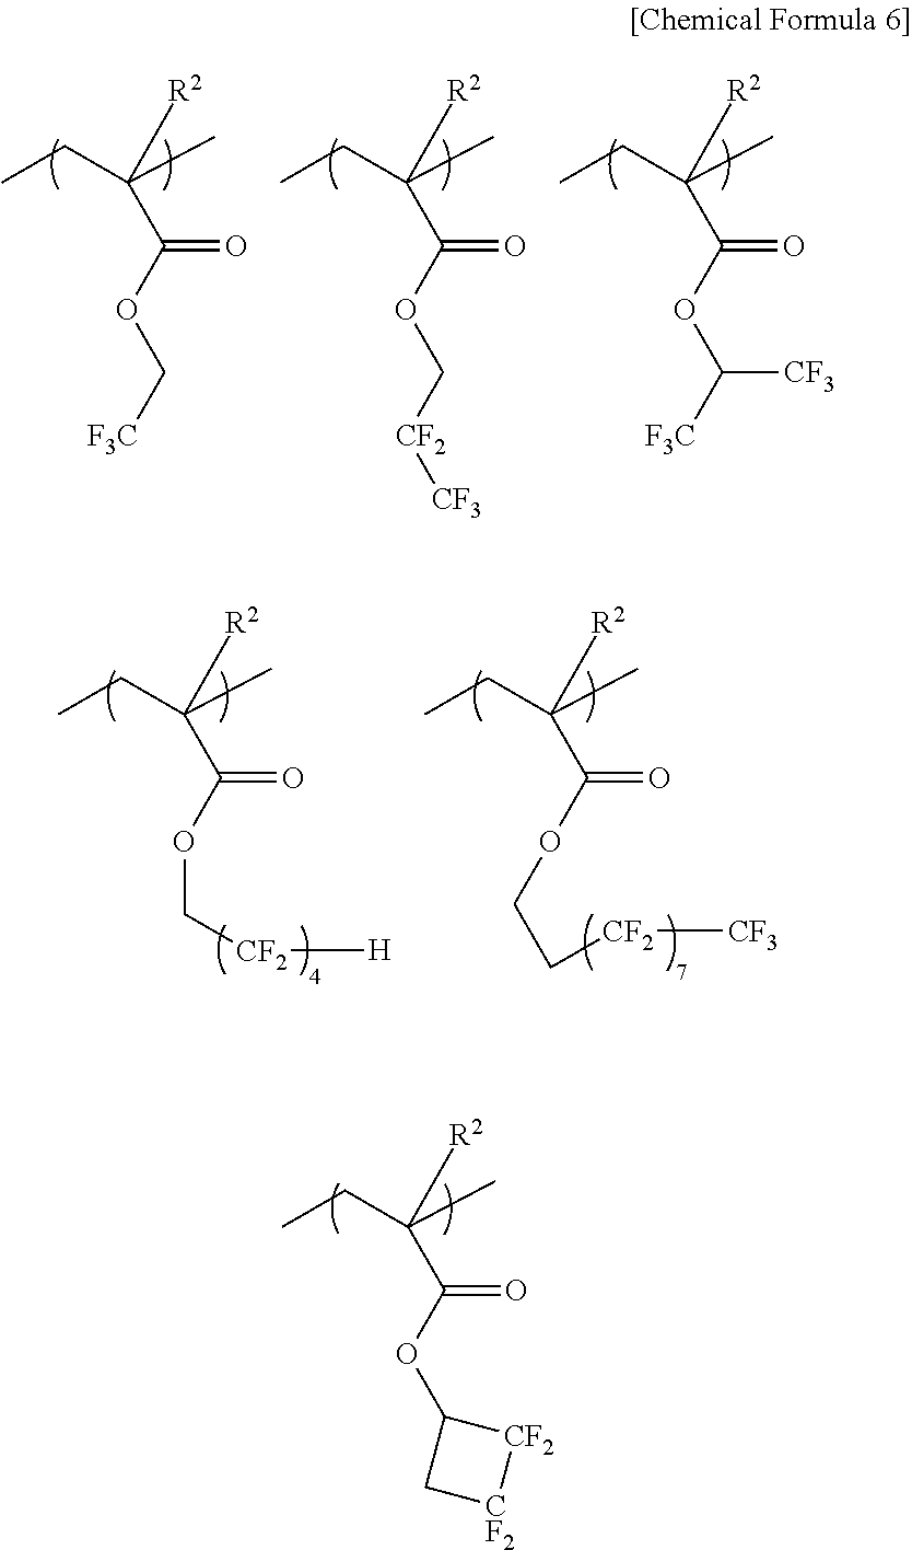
CCC(C)([R2])C(OC[F3C])=O.CCC(C)([R2])C(OC[CF2][CF3])=O.CCC(C)([R2])C(OC([F3C])[CF3])=O.CCC(C)([R2])C(OC[CF2][H])=O.CCC(C)([R2])C(OCC[CF2][CF3])=O.CCC(C)([R2])C(OC1C[CF2][CF2]1)=O
